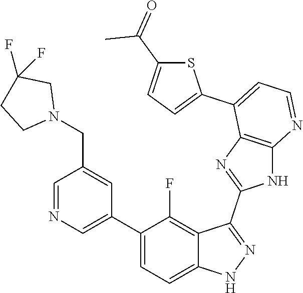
C1=NC=C(C2=CC=C3C(=C2F)C(C2=NC4=C(N2)N=CC=C4C2=CC=C(C(C)=O)S2)=NN3)C=C1CN1CC(F)(F)CC1
